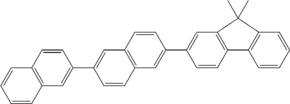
C1=CC=CC2=C1C1=C(C=C(C3=CC4=C(C=C3)C=C(C3=CC5=C(C=C3)C=CC=C5)C=C4)C=C1)C2(C)C
